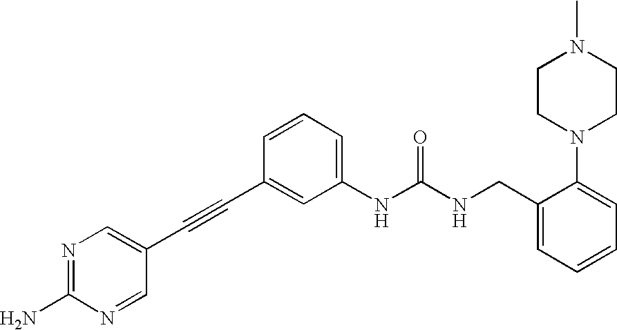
C1(NC(NCC2=CC=CC=C2N2CCN(C)CC2)=O)=CC=CC(C#CC2=CN=C(N)N=C2)=C1
